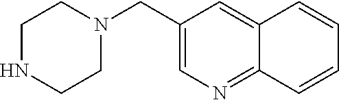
N1CCN(CC2=CN=C3C(=C2)C=CC=C3)CC1
